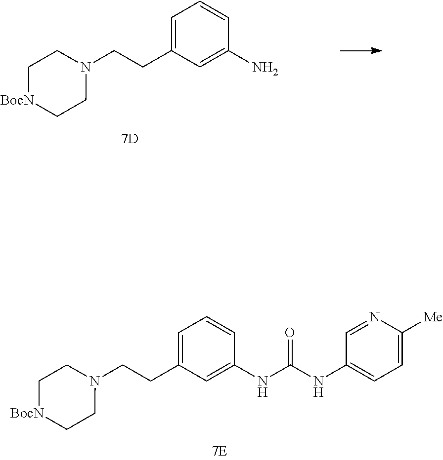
C1=C(CCN2CC[BocN]CC2)C=C(N)C=C1.C1=C(CCN2CC[BocN]CC2)C=C(NC(NC2=CC=C([Me])N=C2)=O)C=C1
